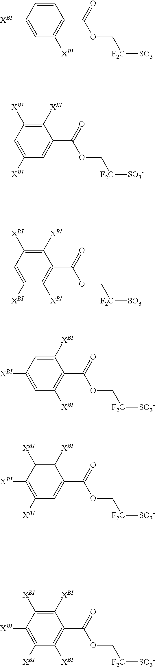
C1=CC([XBI])=CC([XBI])=C1C(=O)OC[F2C][SO3-].C1([XBI])=C([XBI])C=C([XBI])C=C1C(=O)OC[F2C][SO3-].C1([XBI])=C([XBI])C=C([XBI])C([XBI])=C1C(=O)OC[F2C][SO3-].C1([XBI])=CC([XBI])=CC([XBI])=C1C(=O)OC[F2C][SO3-].C1([XBI])=C([XBI])C([XBI])=C([XBI])C=C1C(=O)OC[F2C][SO3-].C1([XBI])=C([XBI])C([XBI])=C([XBI])C([XBI])=C1C(=O)OC[F2C][SO3-]
